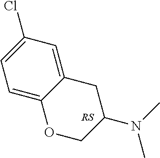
C1=C2C(=CC(Cl)=C1)CC(N(C)C)CO2
